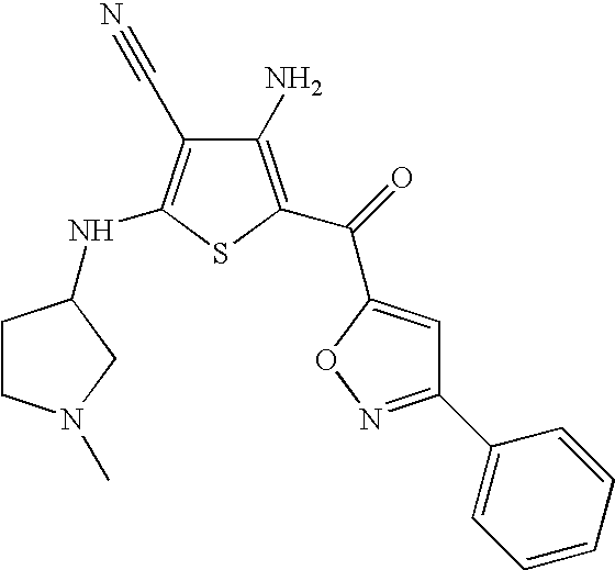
C1(N)=C(C(=O)C2=CC(C3=CC=CC=C3)=NO2)SC(NC2CN(C)CC2)=C1C#N
